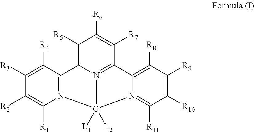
C1([R4])=C([R3])C([R2])=C([R1])N2=C1C1=C([R5])C([R6])=C([R7])C3=N1[G]2([L1])([L2])N1=C([R11])C([R10])=C([R9])C([R8])=C31
